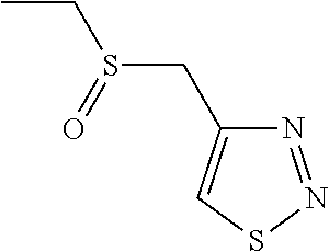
CCS(CC1=CSN=N1)=O
